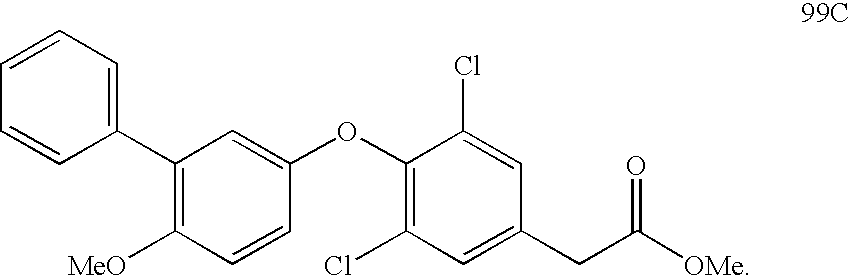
C1(C2=CC=CC=C2)=C([MeO])C=CC(OC2=C(Cl)C=C(CC(=O)[OMe])C=C2Cl)=C1
